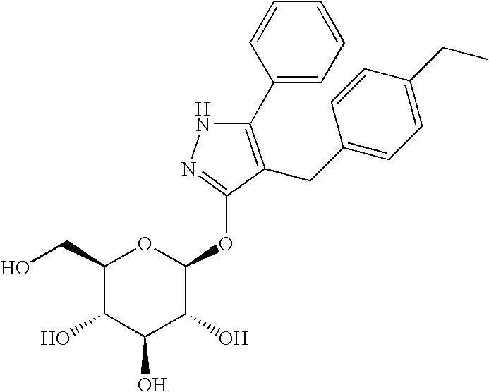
C1(C2=CC=CC=C2)=C(CC2=CC=C(CC)C=C2)C(OC2OC(CO)C(O)C(O)C2O)=NN1
